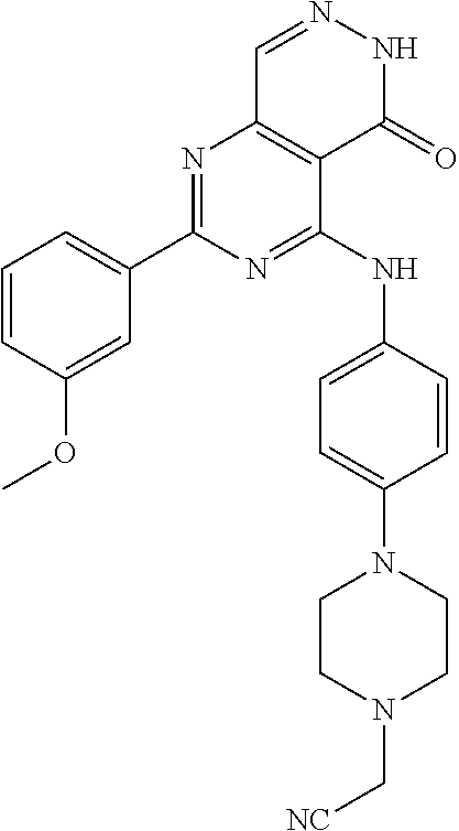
N1=C(C2=CC=CC(OC)=C2)N=C(NC2=CC=C(N3CCN(C[NC])CC3)C=C2)C2=C1C=NNC2=O
